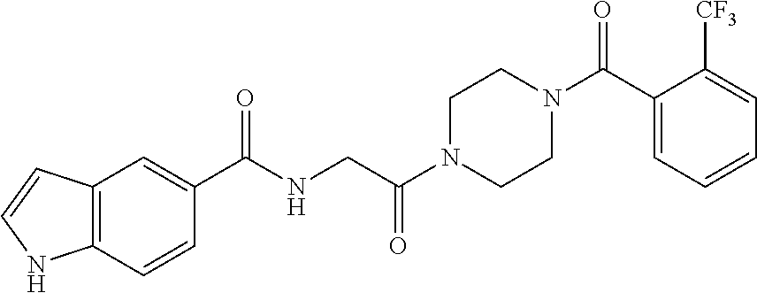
C(NCC(N1CCN(C(C2=CC=CC=C2[CF3])=O)CC1)=O)(=O)C1=CC2=C(C=C1)NC=C2
